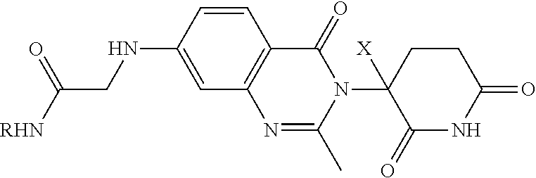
C1=CC(NCC([RHN])=O)=CC2=C1C(=O)N(C1([X])C(=O)NC(=O)CC1)C(C)=N2
